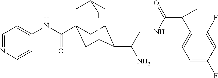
C1C2C(C(CNC(C(C3=CC=C(F)C=C3F)(C)C)=O)N)C3CC(C(NC4=CC=NC=C4)=O)(CC1C3)C2
